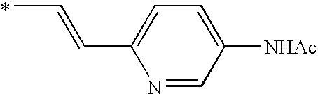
CC=CC1=CC=C([NHAc])C=N1.*
